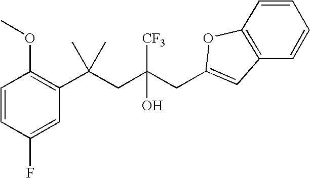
C1(F)=CC(C(CC(CC2=CC3=C(O2)C=CC=C3)(O)[CF3])(C)C)=C(OC)C=C1
